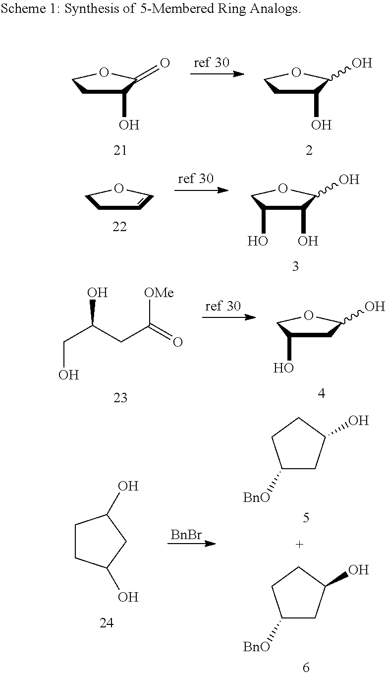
C1(O)CCOC1=O.C1(O)CCOC1O.C1(O)C(O)COC1O.C1=COCC1.C1C(O)COC1O.C(C(CC(=O)[OMe])O)O.C1CC(O)CC1O.[BnBr].C1([BnO])CC(O)CC1.C1([BnO])CC(O)CC1
